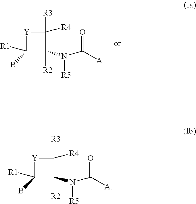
[R3]C1([R4])[Y]C([R1])(B)C1([R2])N(C(=O)[A])[R5].[R3]C1([R4])[Y]C([R1])(B)C1([R2])N(C(=O)[A])[R5]
